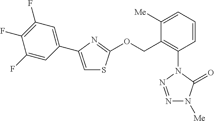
C1=CC=C([Me])C(COC2=NC(C3=CC(F)=C(F)C(F)=C3)=CS2)=C1N1N=NN([Me])C1=O
